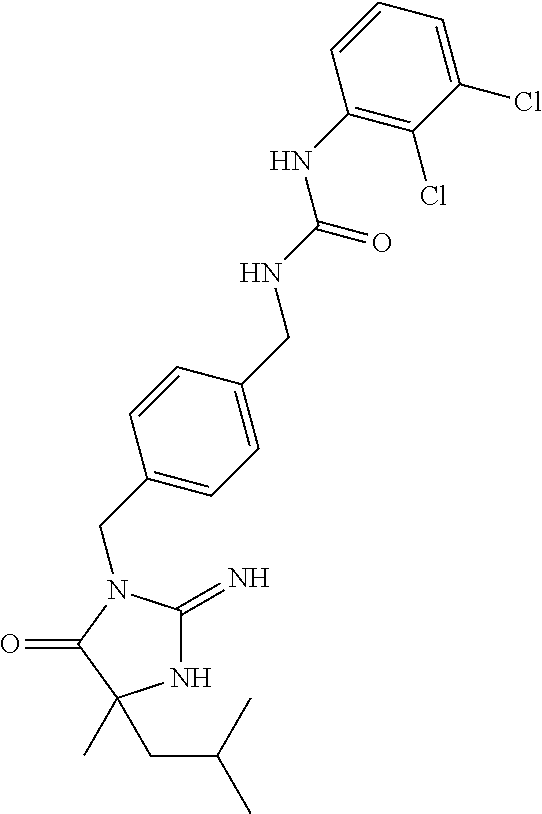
N1C(=N)N(CC2=CC=C(CNC(=O)NC3=C(Cl)C(Cl)=CC=C3)C=C2)C(=O)C1(C)CC(C)C
